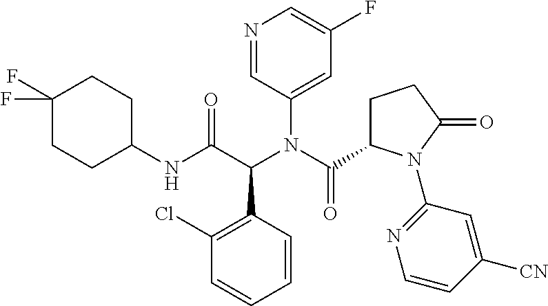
C1(Cl)=C(C(C(NC2CCC(F)(F)CC2)=O)N(C(C2CCC(=O)N2C2=NC=CC([CN])=C2)=O)C2=CC(F)=CN=C2)C=CC=C1
